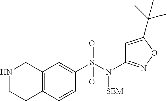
N1CCC2=C(C1)C=C(S(N(C1=NOC(C(C)(C)C)=C1)[SEM])(=O)=O)C=C2
